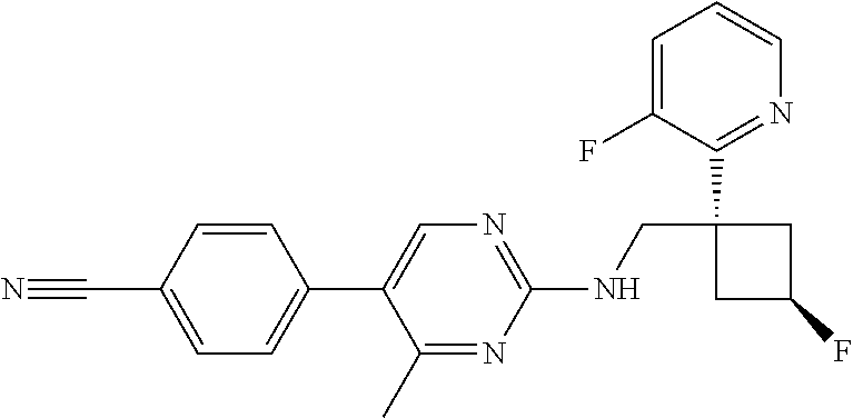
C1(NCC2(C3=NC=CC=C3F)CC(F)C2)=NC=C(C2=CC=C(C#N)C=C2)C(C)=N1
